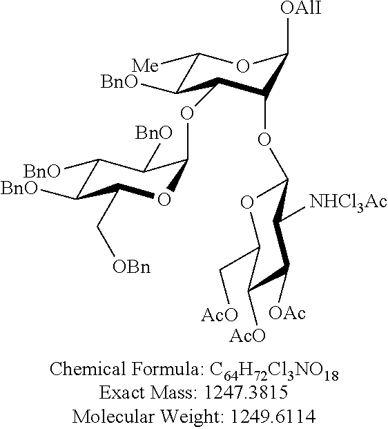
C1([Me])C([BnO])C(OC2OC(C[OBn])C([BnO])C([BnO])C2[BnO])C(OC2OC(C[AcO])C([AcO])C([OAc])C2[NHCl3Ac])C([OAlI])O1
